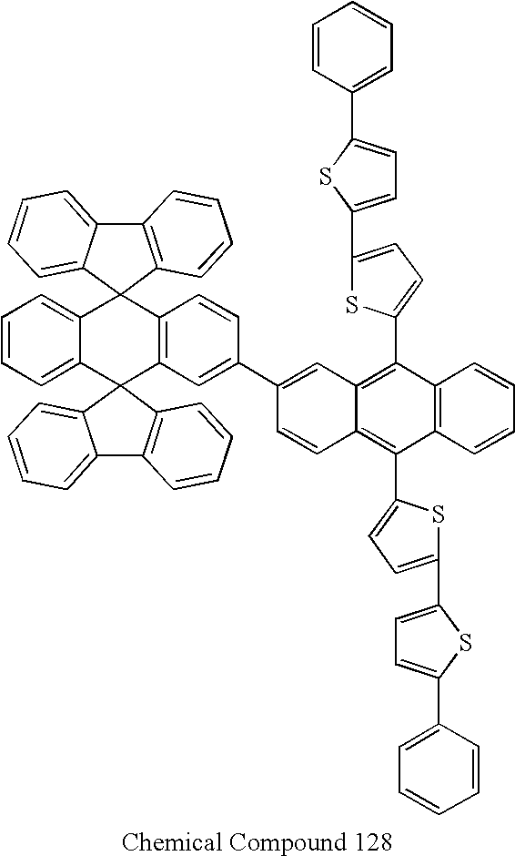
C12=CC=CC=C1C1(C3=C(C=CC(C4=CC5=C(C6=CC=C(C7=CC=C(C8=CC=CC=C8)S7)S6)C6=C(C(C7=CC=C(C8=CC=C(C9=CC=CC=C9)S8)S7)=C5C=C4)C=CC=C6)=C3)C23C2=CC=CC=C2C2=C3C=CC=C2)C2=C(C3=CC=CC=C31)C=CC=C2
